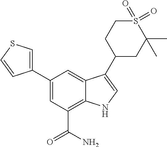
C1(C2=CSC=C2)=CC(C(=O)N)=C2C(=C1)C(C1CC(C)(C)S(=O)(=O)CC1)=CN2
